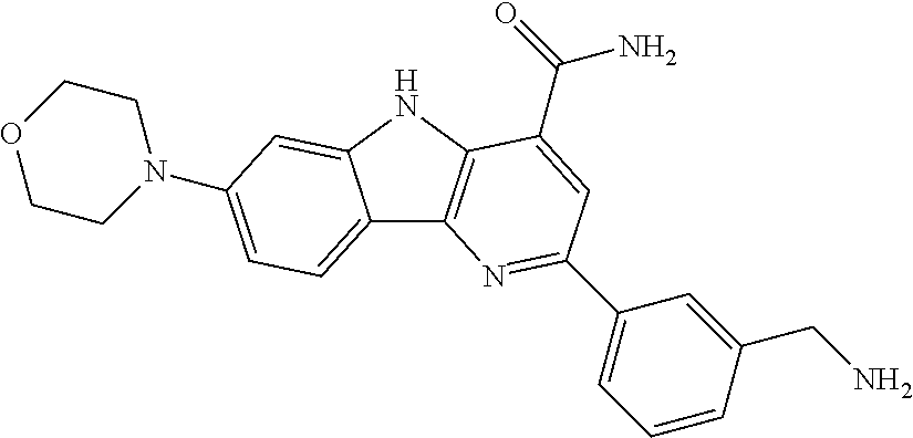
C12=CC=C(N3CCOCC3)C=C1NC1=C2N=C(C2=CC=CC(CN)=C2)C=C1C(=O)N
